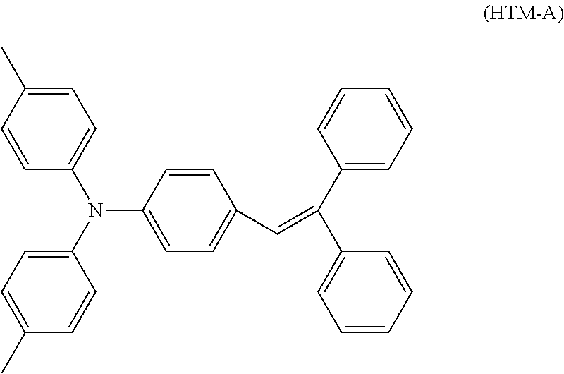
C1=C(C)C=CC(N(C2=CC=C(C)C=C2)C2=CC=C(C=C(C3=CC=CC=C3)C3=CC=CC=C3)C=C2)=C1
